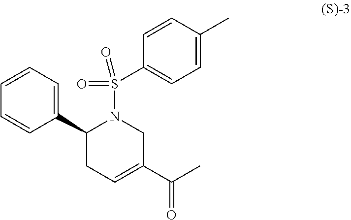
C1(C2CC=C(C(C)=O)CN2S(=O)(=O)C2=CC=C(C)C=C2)=CC=CC=C1
